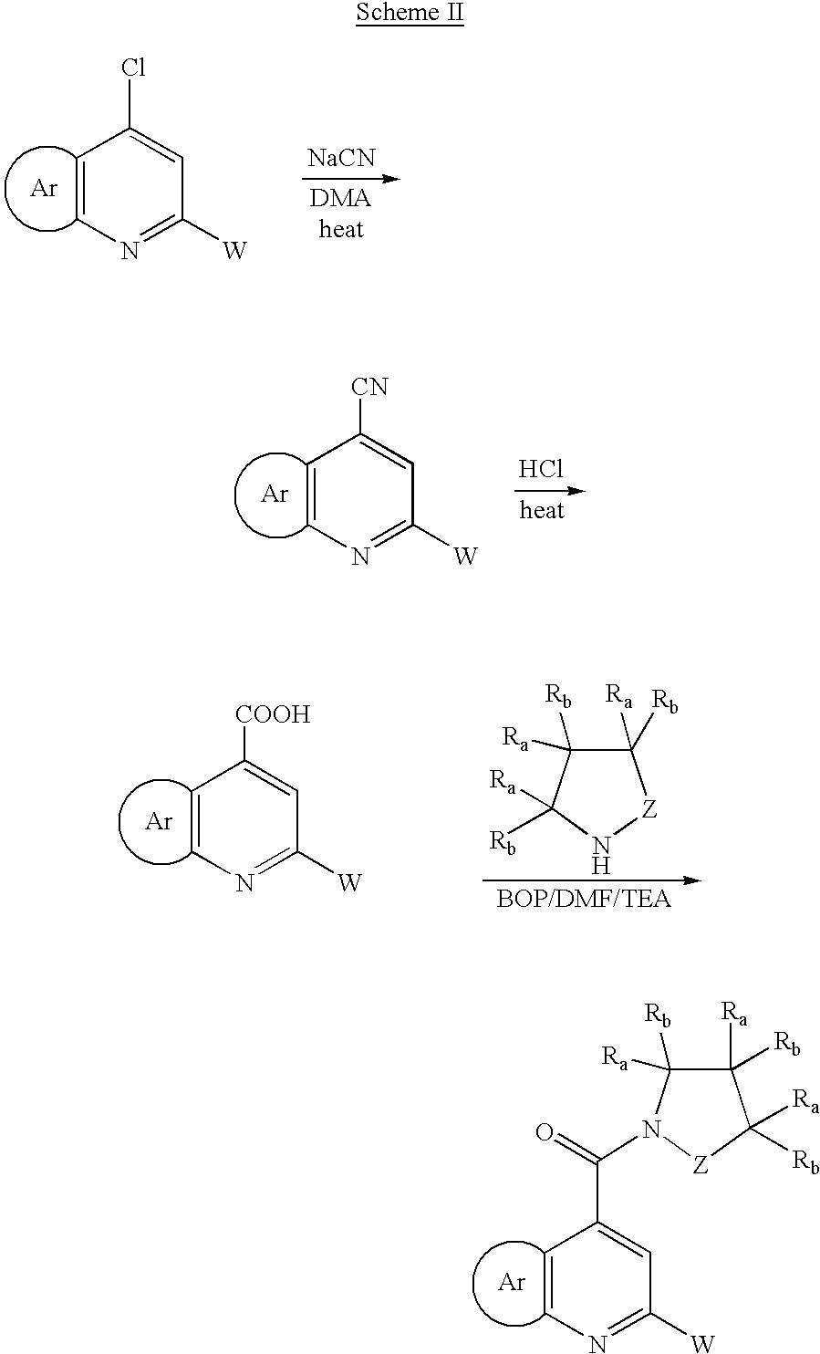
[Ar].C1=CN=C([W])C=C1C(=O)N1C([Ra])([Rb])C([Ra])([Rb])C([Ra])([Rb])[Z]1.C1=CN=C([W])C=C1Cl.[Ar].[NaCN].Cl.C1=CN=C([W])C=C1[CN].[Ar].C1=CN=C([W])C=C1[COOH].[Ar].C1([Ra])([Rb])C([Ra])([Rb])C([Ra])([Rb])N[Z]1
